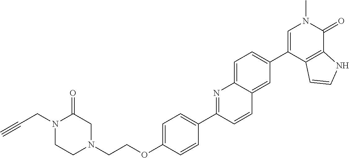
C(OC1=CC=C(C2=NC3=CC=C(C4=CN(C)C(=O)C5=C4C=CN5)C=C3C=C2)C=C1)CN1CC(=O)N(CC#C)CC1
